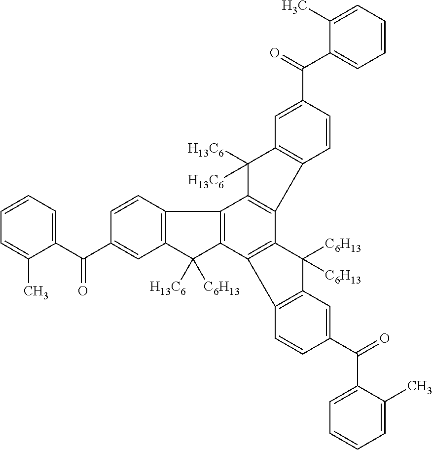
C1(C(C2=CC=CC=C2C)=O)=CC2=C(C=C1)C1=C(C2([C6H13])[H13C6])C2=C(C3=C1C([H13C6])([H13C6])C1=C3C=CC(C(C3=CC=CC=C3C)=O)=C1)C([C6H13])([C6H13])C1=C2C=CC(C(C2=CC=CC=C2C)=O)=C1
